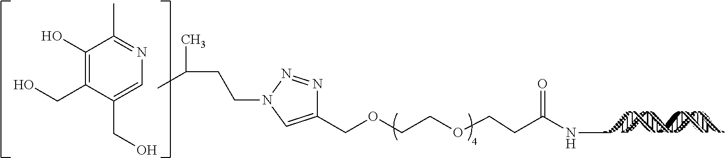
C1(COCCOCCC(NC)=O)=CN(CCC(C)C)N=N1.C1(O)=C(CO)C(CO)=CN=C1C
